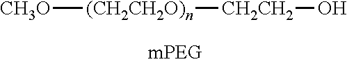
[CH3O][(CH2CH2O)n][CH2CH2]O
